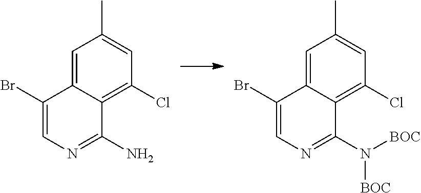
C1(Cl)=C2C(=CC(C)=C1)C(Br)=CN=C2N.C1(Cl)=C2C(=CC(C)=C1)C(Br)=CN=C2N([BOC])[BOC]
